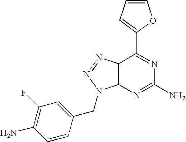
C1=CC=C(C2=NC(N)=NC3=C2N=NN3CC2=CC(F)=C(N)C=C2)O1
